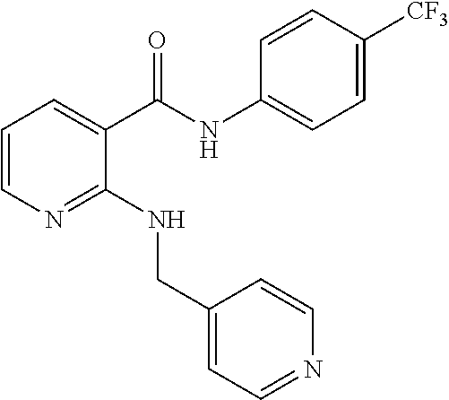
C1=CN=C(NCC2=CC=NC=C2)C(C(NC2=CC=C([CF3])C=C2)=O)=C1
